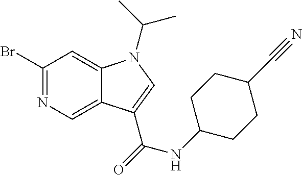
BrC1=NC=C2C(=C1)N(C(C)C)C=C2C(NC1CCC(C#N)CC1)=O
